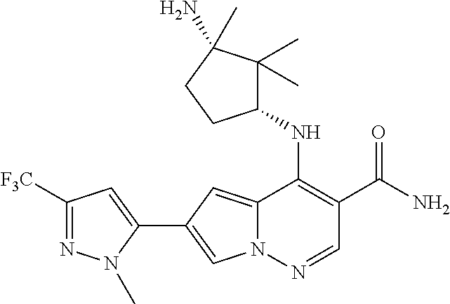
N12C(=CC(C3=CC([F3C])=NN3C)=C1)C(NC1C(C)(C)C(N)(C)CC1)=C(C(N)=O)C=N2
